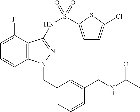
C1(F)=CC=CC2=C1C(NS(C1=CC=C(Cl)S1)(=O)=O)=NN2CC1=CC=CC(CNC(C)=O)=C1
